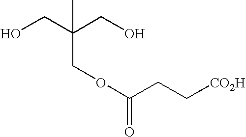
OCC(CO)(COC(CC[CO2H])=O)C
